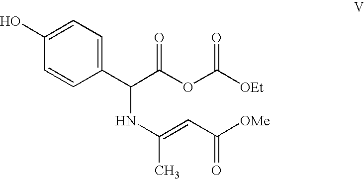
C1(C(C(OC([OEt])=O)=O)NC(C)=CC([OMe])=O)=CC=C(O)C=C1
